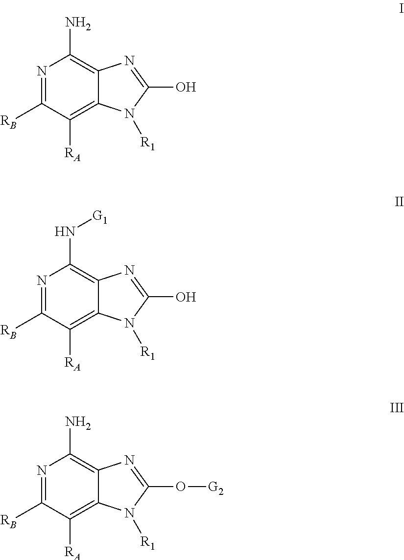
N1=C([RB])C([RA])=C2C(=C1N)N=C(O)N2[R1].N1=C([RB])C([RA])=C2C(=C1N[G1])N=C(O)N2[R1].N1=C([RB])C([RA])=C2C(=C1N)N=C(O[G2])N2[R1]
